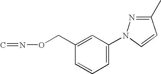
C1=C(N2N=C(C)C=C2)C=C(CON=C)C=C1
